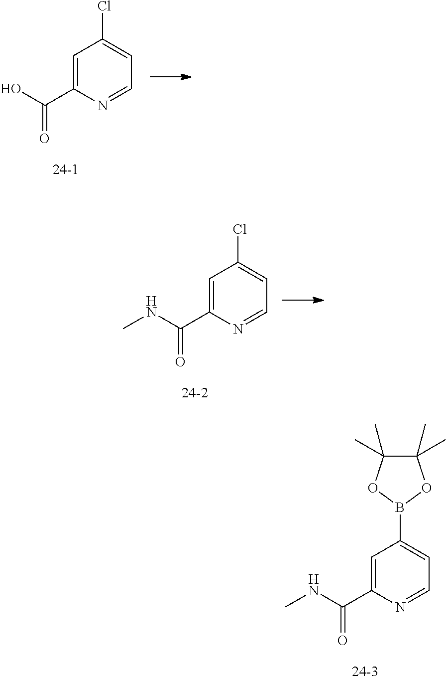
OC(C1=CC(Cl)=CC=N1)=O.N(C(C1=CC(Cl)=CC=N1)=O)C.N(C(C1=CC(B2OC(C)(C)C(C)(C)O2)=CC=N1)=O)C
